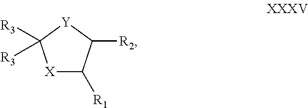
C1([R3])([R3])[X]C([R1])C([R2])[Y]1
